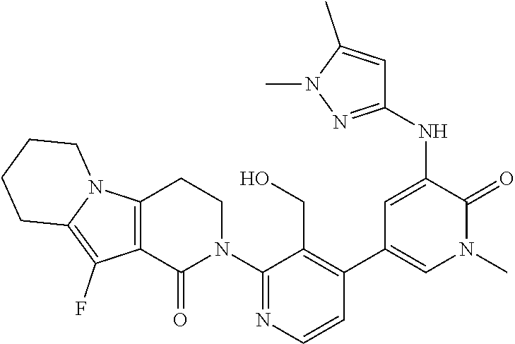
C1(N2CCC3=C(C2=O)C(F)=C2N3CCCC2)=NC=CC(C2=CN(C)C(=O)C(NC3=NN(C)C(C)=C3)=C2)=C1CO
